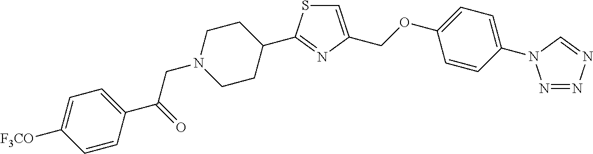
C1=C(COC2=CC=C(N3N=NN=C3)C=C2)N=C(C2CCN(CC(=O)C3=CC=C([F3CO])C=C3)CC2)S1
